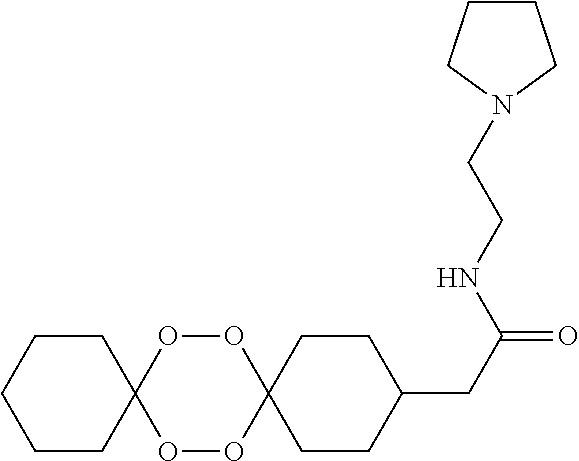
C1CC2(CCC1CC(=O)NCCN1CCCC1)OOC1(OO2)CCCCC1
